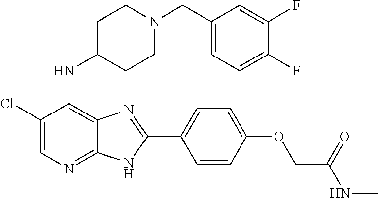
C1(Cl)=CN=C2C(=C1NC1CCN(CC3=CC=C(F)C(F)=C3)CC1)N=C(C1=CC=C(OCC(NC)=O)C=C1)N2
